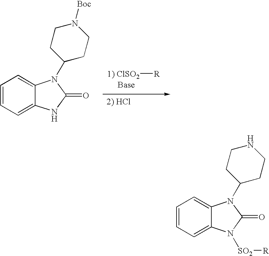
C12=CC=CC=C1N(C1CCNCC1)C(=O)N2[SO2][R].C12=CC=CC=C1N(C1CCN([Boc])CC1)C(=O)N2.[1) ClSO2][R]
